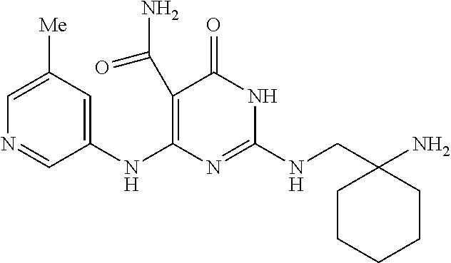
C1=C([Me])C=C(NC2=C(C(=O)N)C(=O)NC(NCC3(N)CCCCC3)=N2)C=N1
